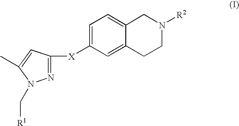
C1=C([X]C2=NN(C[R1])C(C)=C2)C=C2C(=C1)CN([R2])CC2
